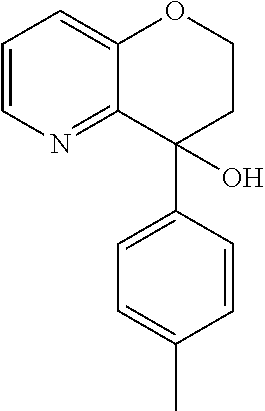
C1=CN=C2C(=C1)OCCC2(C1=CC=C(C)C=C1)O
